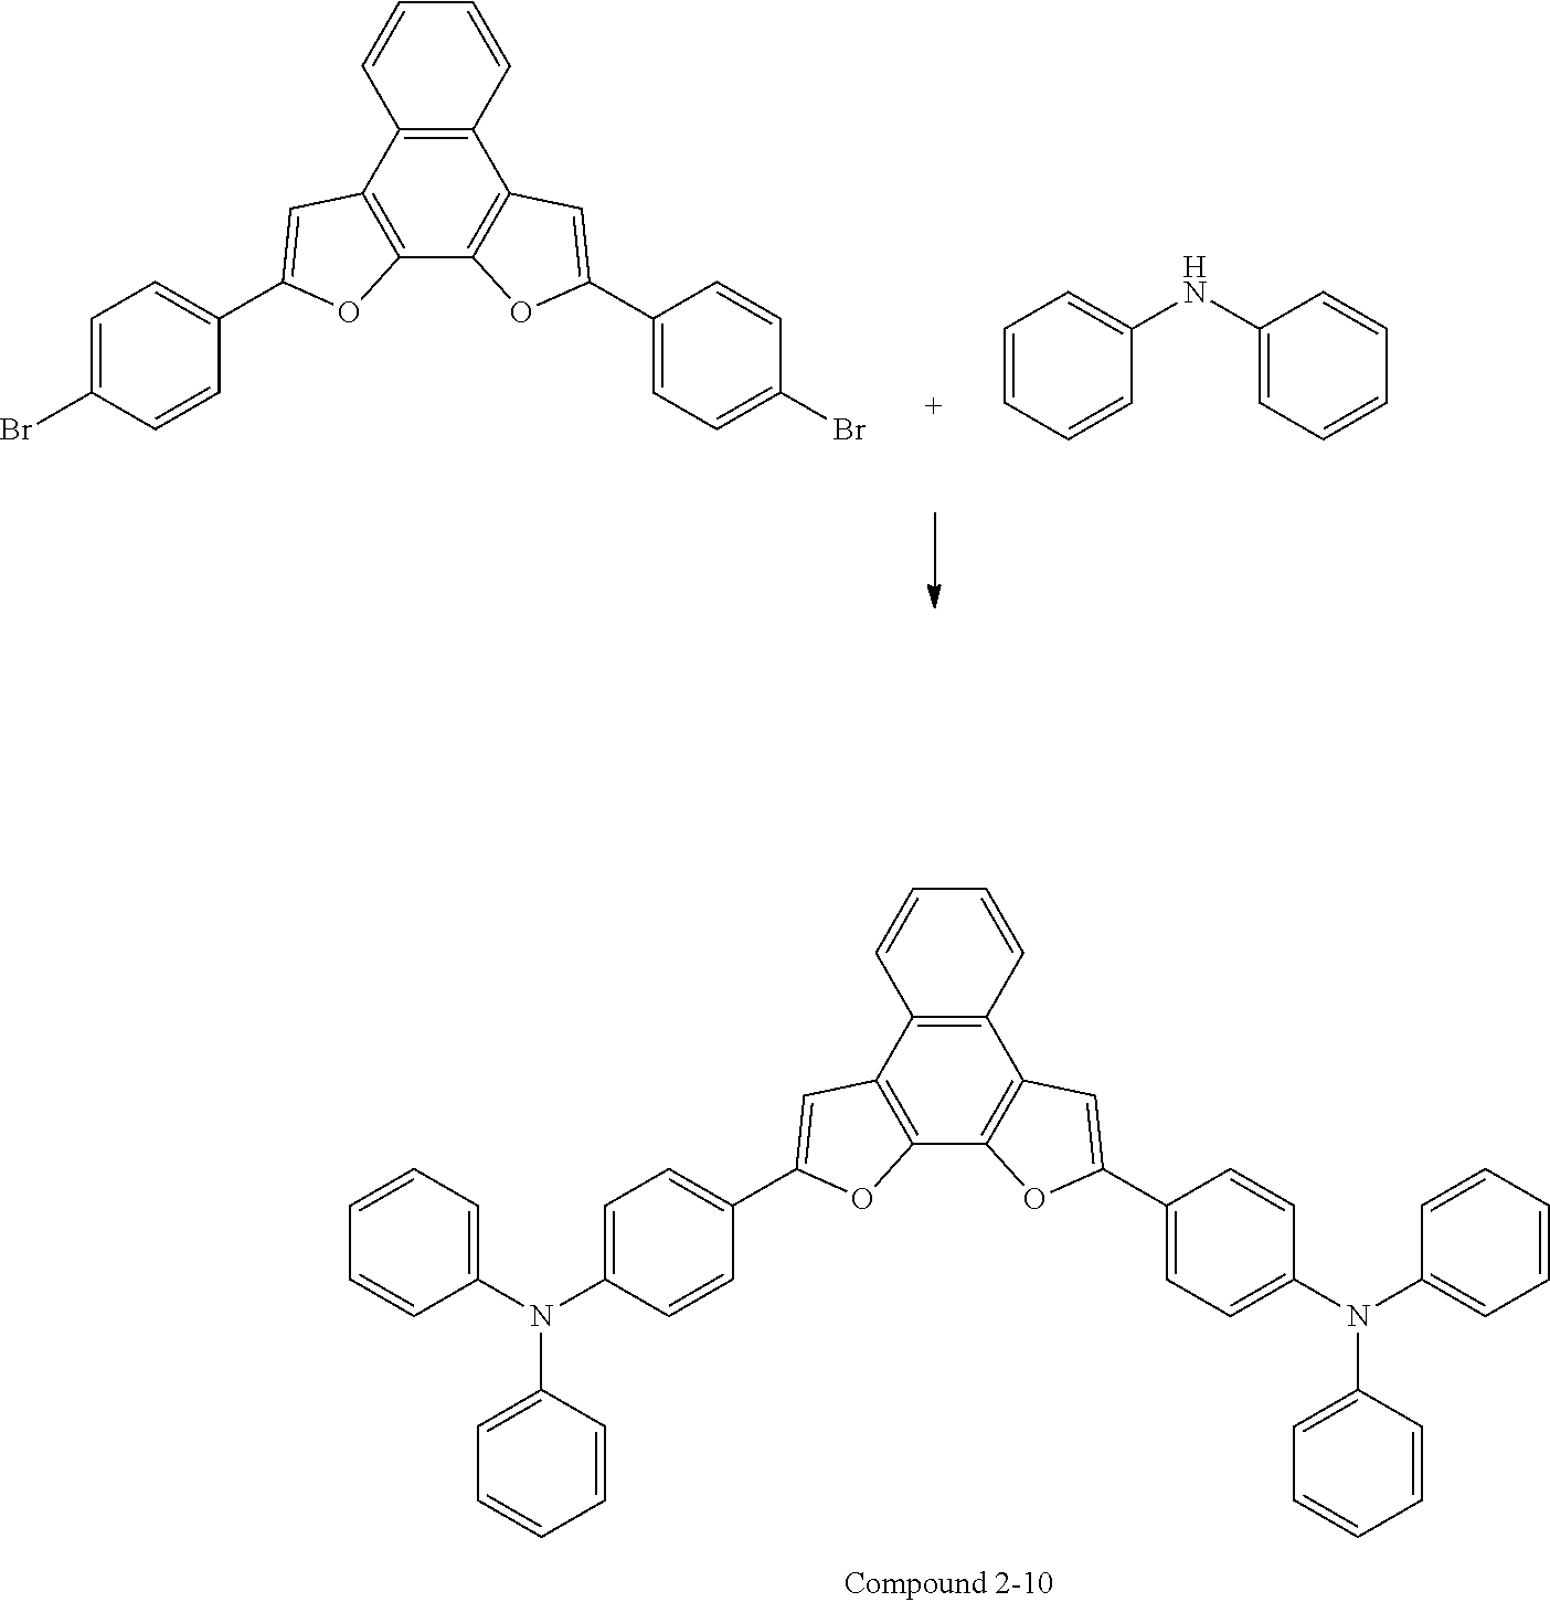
C12=C(C3=C(C4=C1C=C(C1=CC=C(N(C5=CC=CC=C5)C5=CC=CC=C5)C=C1)O4)OC(C1=CC=C(N(C4=CC=CC=C4)C4=CC=CC=C4)C=C1)=C3)C=CC=C2.C12=C(C3=C(C4=C1C=C(C1=CC=C(Br)C=C1)O4)OC(C1=CC=C(Br)C=C1)=C3)C=CC=C2.C1=CC=CC(NC2=CC=CC=C2)=C1
